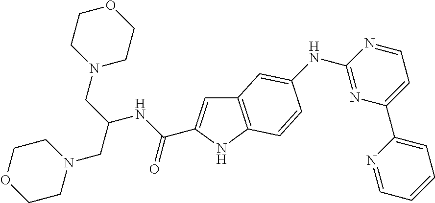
C12=C(NC(C(NC(CN3CCOCC3)CN3CCOCC3)=O)=C1)C=CC(NC1=NC(C3=CC=CC=N3)=CC=N1)=C2
